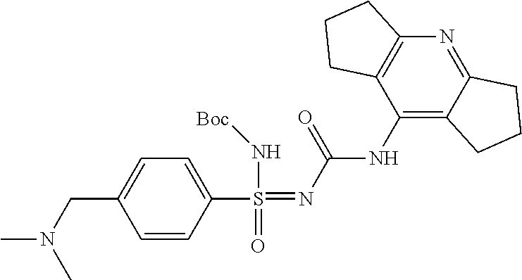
C1(S(=NC(NC2=C3C(=NC4=C2CCC4)CCC3)=O)(N[Boc])=O)=CC=C(CN(C)C)C=C1
